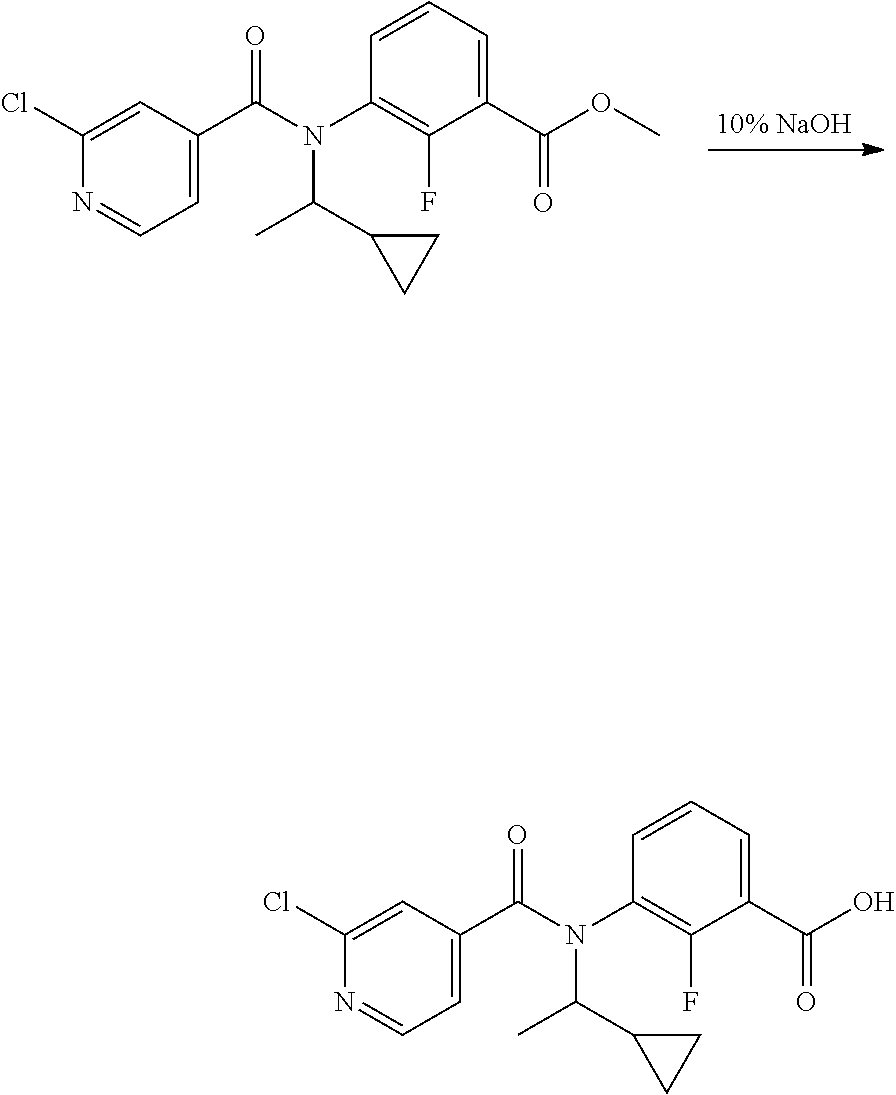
CC(C1CC1)N(C1=C(F)C(C(OC)=O)=CC=C1)C(C1=CC=NC(Cl)=C1)=O.CC(C1CC1)N(C1=C(F)C(C(O)=O)=CC=C1)C(C1=CC=NC(Cl)=C1)=O
